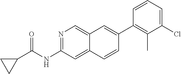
C1=C(Cl)C(C)=C(C2=CC3=CN=C(NC(=O)C4CC4)C=C3C=C2)C=C1
